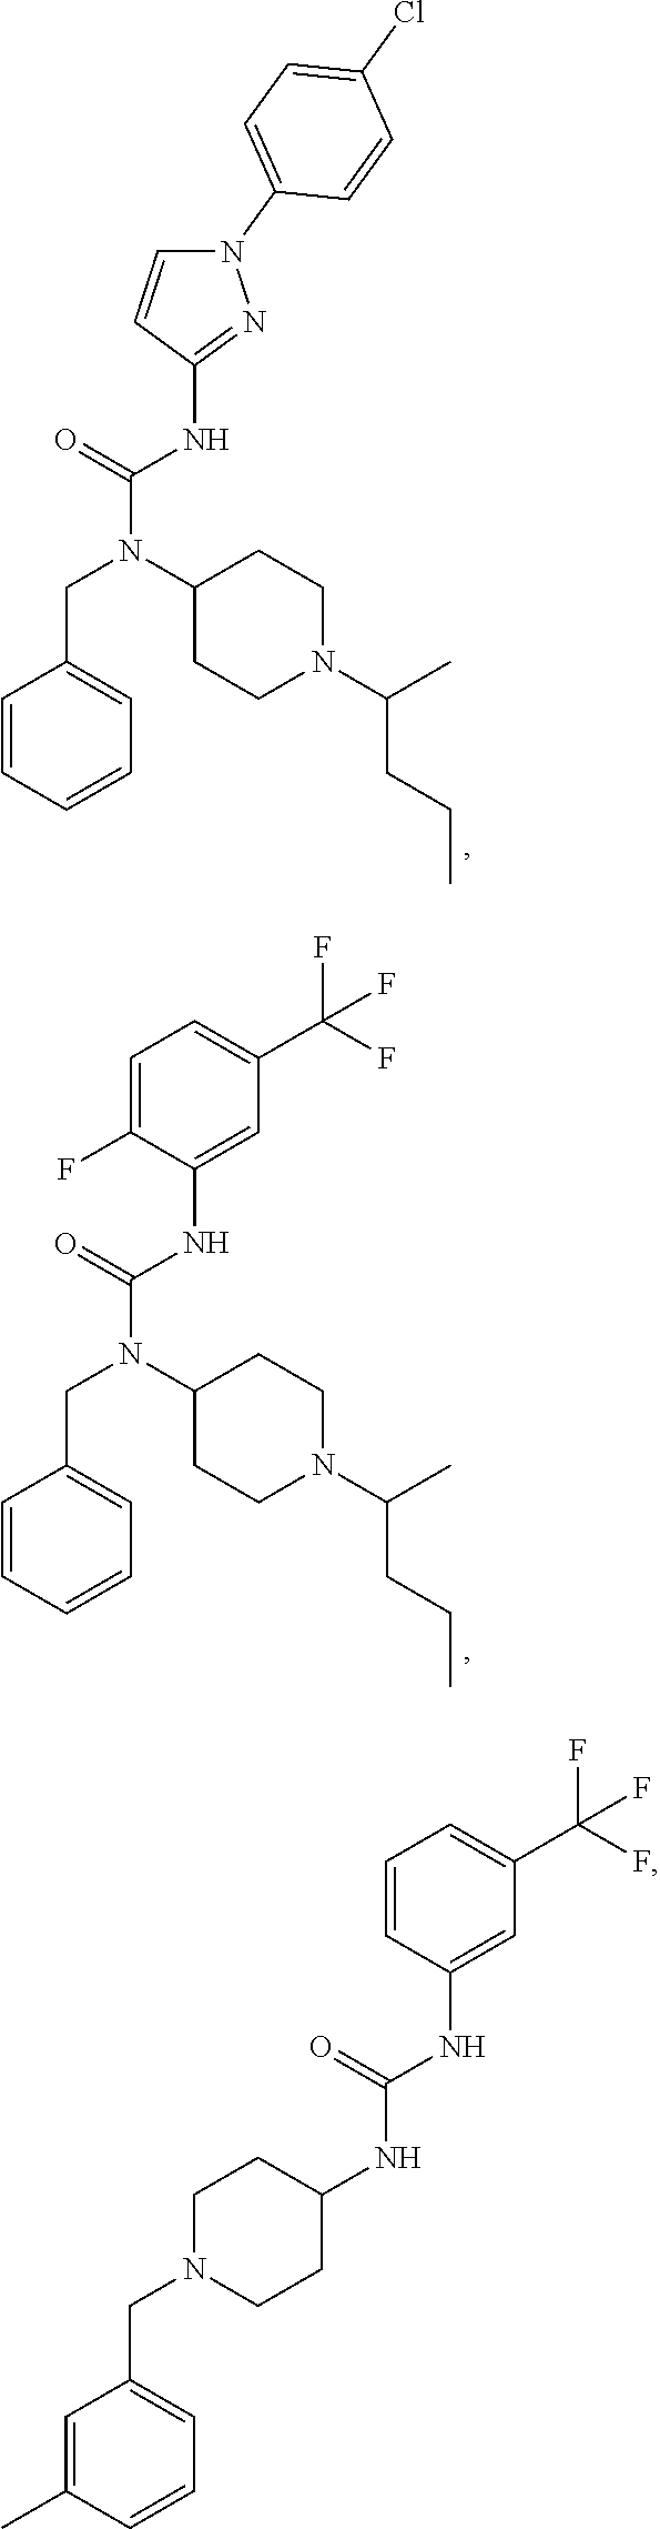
C1C(N(C(=O)NC2=NN(C3=CC=C(Cl)C=C3)C=C2)CC2=CC=CC=C2)CCN(C(CCC)C)C1.C1C(N(C(=O)NC2=CC(C(F)(F)F)=CC=C2F)CC2=CC=CC=C2)CCN(C(CCC)C)C1.N(C(=O)NC1=CC(C(F)(F)F)=CC=C1)C1CCN(CC2=CC=CC(C)=C2)CC1
